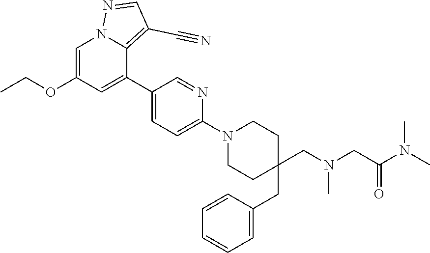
C1=C(OCC)C=C(C2=CC=C(N3CCC(CN(CC(N(C)C)=O)C)(CC4=CC=CC=C4)CC3)N=C2)C2=C(C#N)C=NN12
